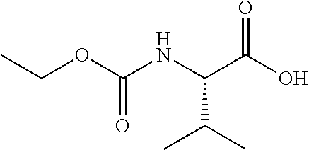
CCOC(NC(C(O)=O)C(C)C)=O
